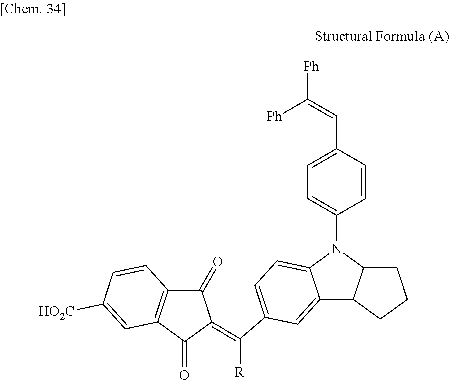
C1(=O)C2=C(C(=O)C1=C([R])C1=CC=C3C(=C1)C1C(N3C3=CC=C(C=C([Ph])[Ph])C=C3)CCC1)C=C([HO2C])C=C2
